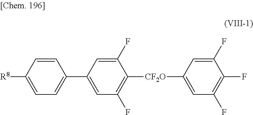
C1(C2=CC(F)=C([CF2O]C3=CC(F)=C(F)C(F)=C3)C(F)=C2)=CC=C([R8])C=C1
